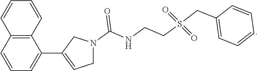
C12=C(C=CC=C1)C=CC=C2C1=CCN(C(NCCS(CC2=CC=CC=C2)(=O)=O)=O)C1
